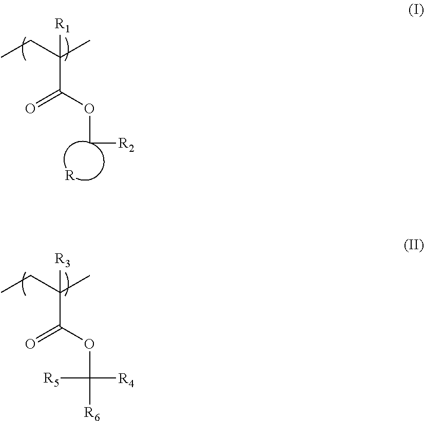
CCC(C)([R3])C(OC([R4])([R5])[R6])=O.CCC(C)([R1])C(OC[R2])=O.[R]
